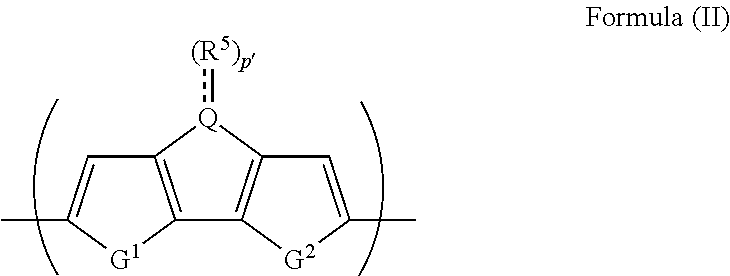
C12=C(C=C(C)[G1]1)[Q](:[(R5)p])C1=C2[G2]C(C)=C1
